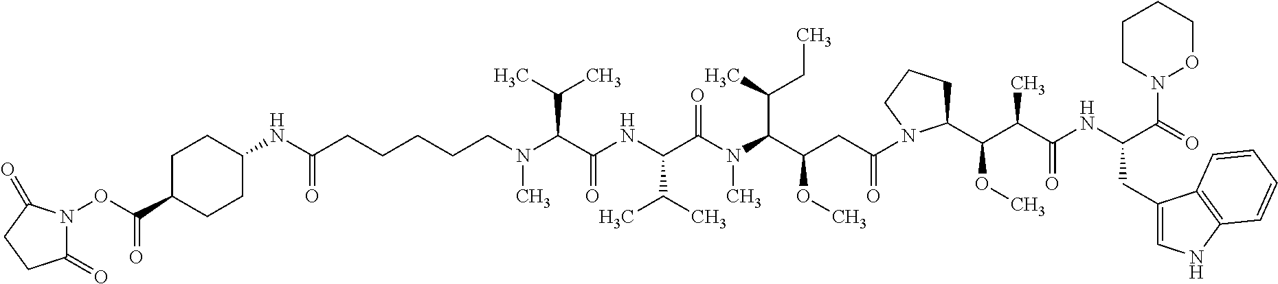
N(C(CCCCCN(C(C(NC(C(N(C(C(CC(=O)N1C(C(C(C(NC(C(=O)N2OCCCC2)CC2=CNC3=C2C=CC=C3)=O)C)OC)CCC1)OC)C(C)CC)C)=O)C(C)C)=O)C(C)C)C)=O)C1CCC(C(ON2C(=O)CCC2=O)=O)CC1
